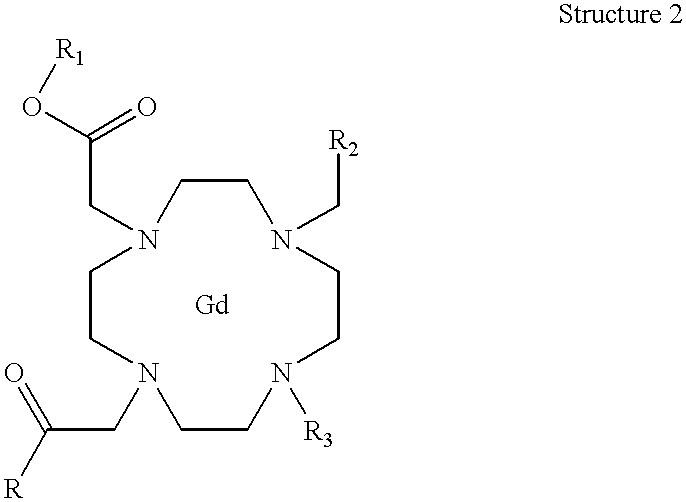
N1(C[R2])CCN(CC(=O)O[R1])CCN(CC(=O)[R])CCN([R3])CC1
